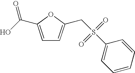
C1=C(C(O)=O)OC(CS(C2=CC=CC=C2)(=O)=O)=C1
